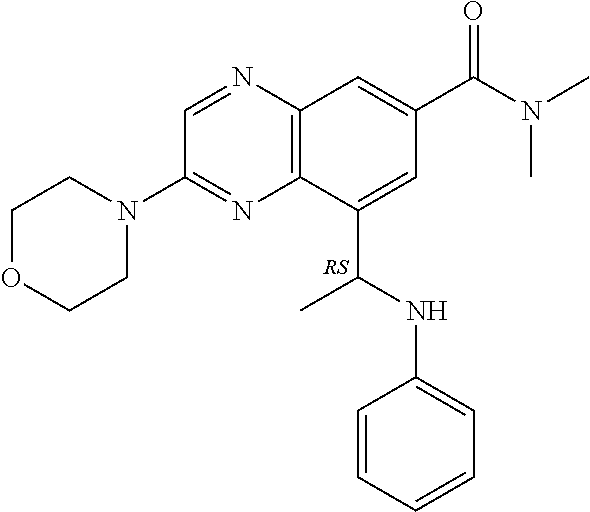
C1(C(NC2=CC=CC=C2)C)=CC(C(N(C)C)=O)=CC2=C1N=C(N1CCOCC1)C=N2.[RS]
